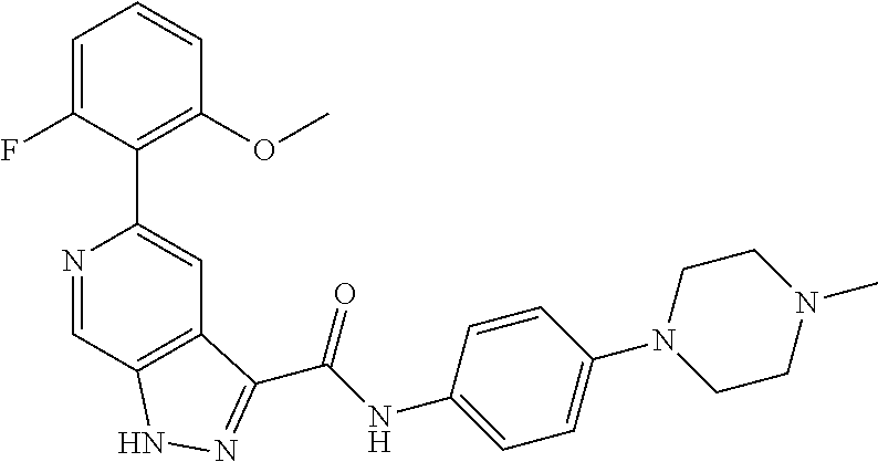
N1=CC2=C(C=C1C1=C(OC)C=CC=C1F)C(C(NC1=CC=C(N3CCN(C)CC3)C=C1)=O)=NN2
